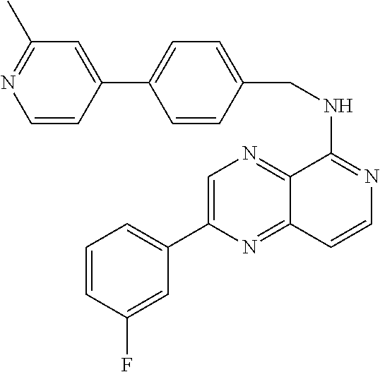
C1=C(C2=CC=CC(F)=C2)N=C2C(=N1)C(NCC1=CC=C(C3=CC(C)=NC=C3)C=C1)=NC=C2
